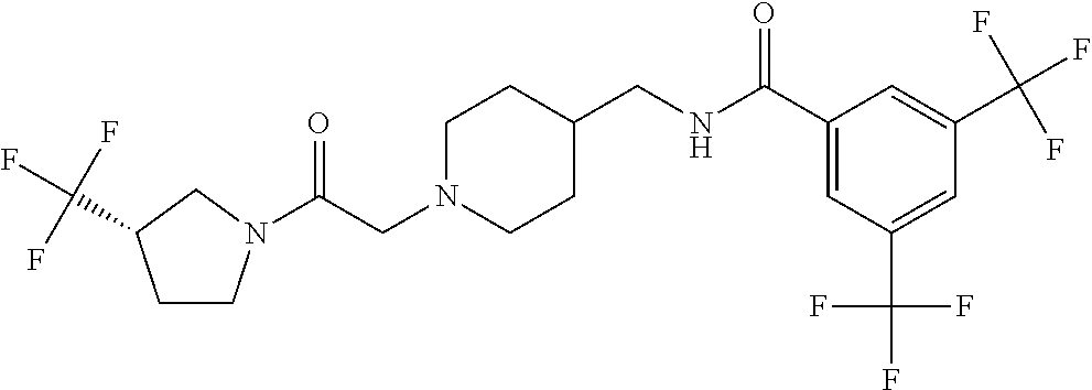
C(CN1CCC(CNC(C2=CC(C(F)(F)F)=CC(C(F)(F)F)=C2)=O)CC1)(=O)N1CCC(C(F)(F)F)C1
